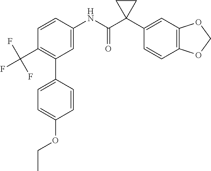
C1=C(NC(C2(C3=CC4=C(C=C3)OCO4)CC2)=O)C=CC(C(F)(F)F)=C1C1=CC=C(OCC)C=C1
